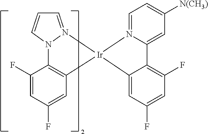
C1=N2N(C=C1)C1=C(C=C(F)C=C1F)[Ir]21N2=CC=C([N(CH3)])C=C2C2=C(F)C=C(F)C=C21
